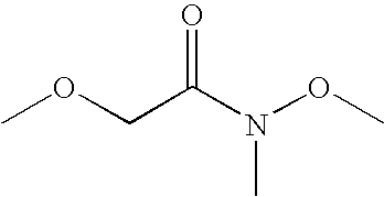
N(C(COC)=O)(OC)C
